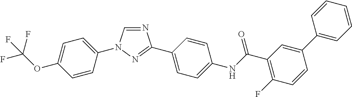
C1=CC(N2C=NC(C3=CC=C(NC(C4=C(F)C=CC(C5=CC=CC=C5)=C4)=O)C=C3)=N2)=CC=C1OC(F)(F)F
